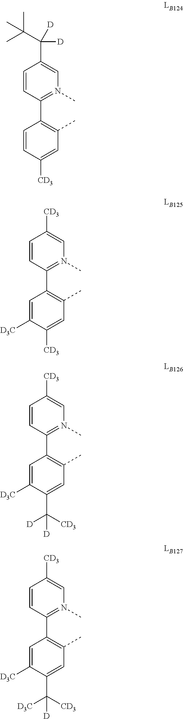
C1(C2=C(C)C=C([CD3])C=C2)=N(C)C=C(C([D])([D])C(C)(C)C)C=C1.C1(C2=C(C)C=C([CD3])C([D3C])=C2)=N(C)C=C([CD3])C=C1.C1(C2=C(C)C=C(C([CD3])([D])[D])C([D3C])=C2)=N(C)C=C([CD3])C=C1.C1(C2=C(C)C=C(C([CD3])([D3C])[D])C([D3C])=C2)=N(C)C=C([CD3])C=C1
